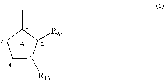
C1N([R13])C([R6])C(C)C1.[A]
